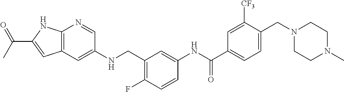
C12=C(C=C(NCC3=C(F)C=CC(NC(C4=CC=C(CN5CCN(C)CC5)C([CF3])=C4)=O)=C3)C=N1)C=C(C(C)=O)N2
